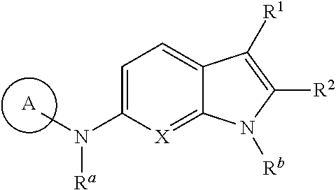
[A].C1=C(N(C)[Ra])[X]=C2C(=C1)C([R1])=C([R2])N2[Rb]
